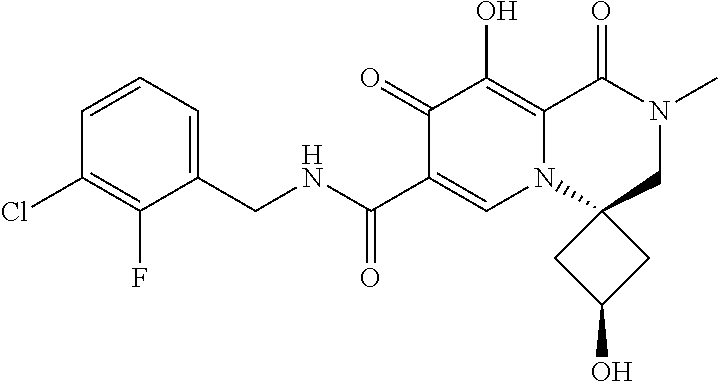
C1(CNC(=O)C2=CN3C(=C(O)C2=O)C(=O)N(C)CC32CC(O)C2)=CC=CC(Cl)=C1F
